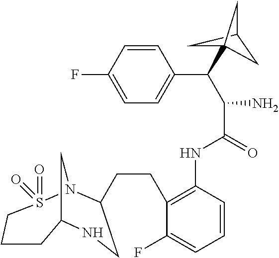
C12CC(C(C3=CC=C(F)C=C3)C(N)C(NC3=C(CCC4N5S(=O)(=O)CCCC(C5)NC4)C(F)=CC=C3)=O)(C1)C2
